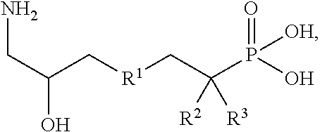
C(C(C[R1]CC(P(O)([OH])=O)([R2])[R3])O)N
